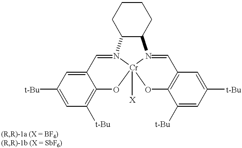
C1C2C(CCC1)N1=CC3=C(C([t-Bu])=CC([t-Bu])=C3)O[Cr]13([X])OC1=C([t-Bu])C=C([t-Bu])C=C1C=N23
